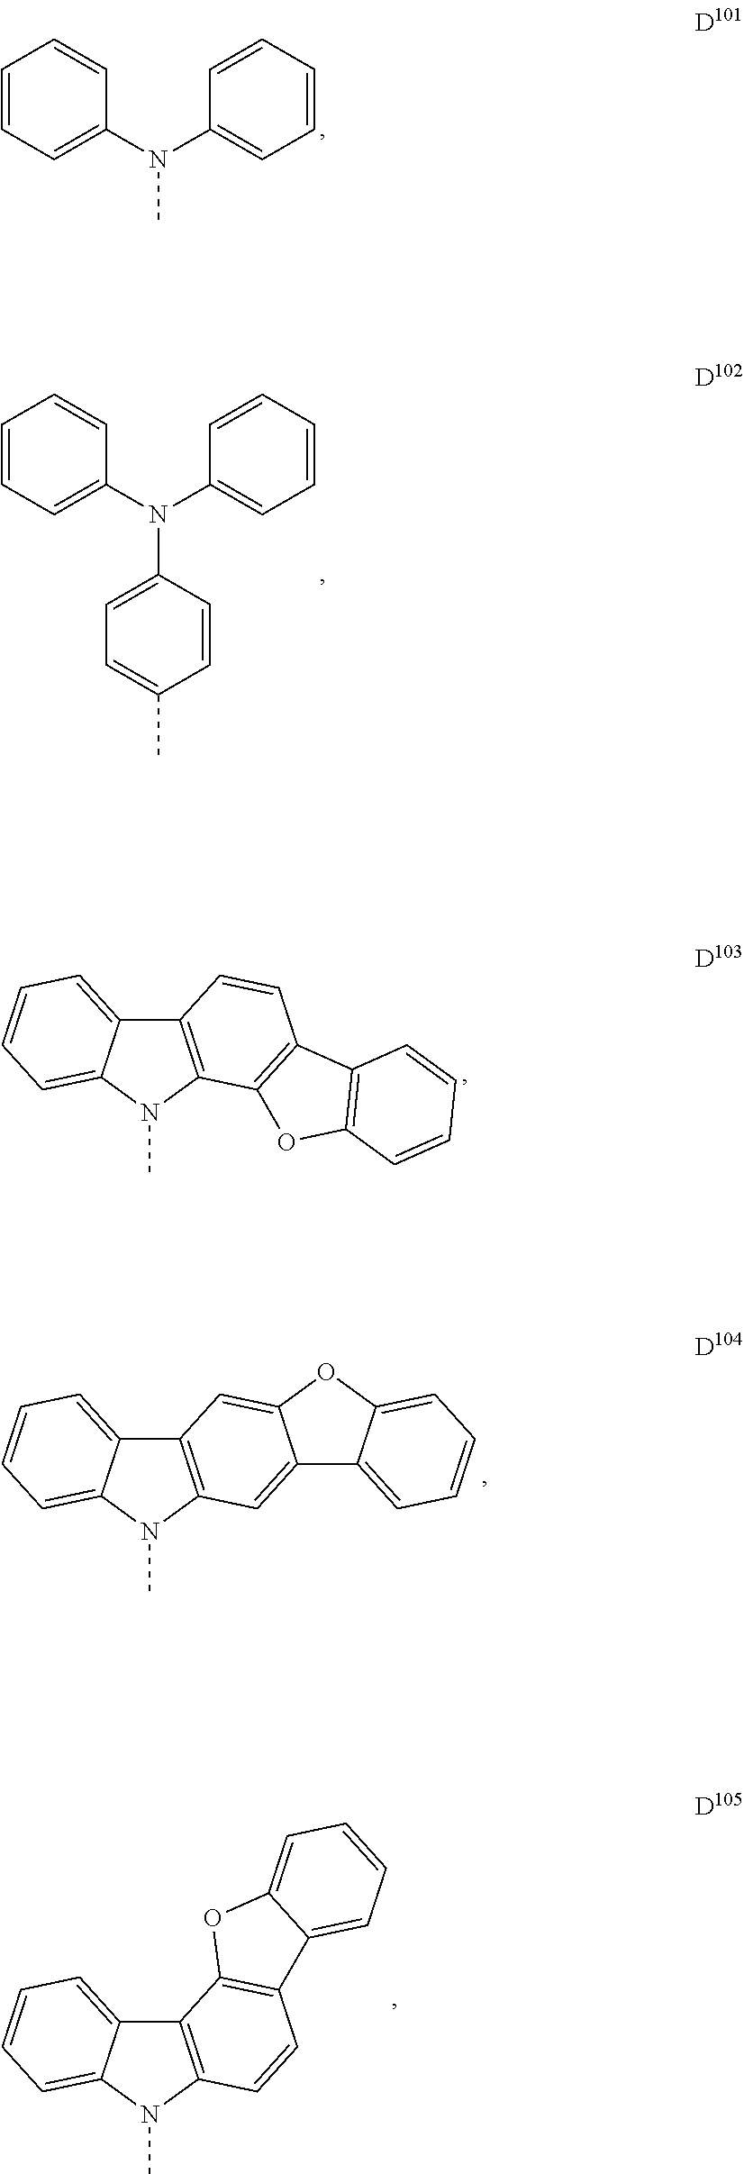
C1=CC=C(N(C2=CC=CC=C2)C)C=C1.C1=CC=C(N(C2=CC=CC=C2)C2=CC=C(C)C=C2)C=C1.C12=C(N(C)C3=CC=CC=C13)C1=C(C=C2)C2=C(O1)C=CC=C2.C12=C(N(C)C3=CC=CC=C13)C=C1C(=C2)OC2=CC=CC=C12.C12=C(N(C)C3=CC=CC=C13)C=CC1=C2OC2=CC=CC=C12
